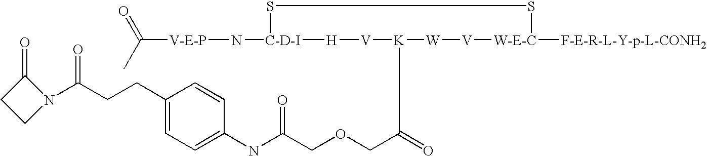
[V-E-P](N[C-D-I]1SS[W-E-C]([F-E-R-L-Y-p-L-CONH2])[V][W][K](C(COCC(NC2=CC=C(CCC(N3C(=O)CC3)=O)C=C2)=O)=O)[V][H]1)C(=O)C
